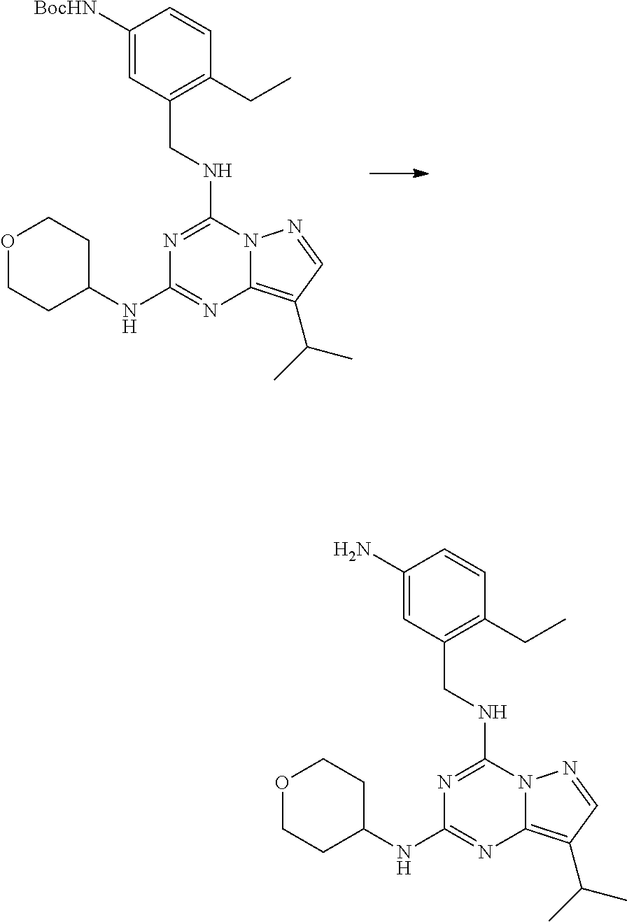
N1=C(NCC2=C(CC)C=CC([BocHN])=C2)N2C(=C(C(C)C)C=N2)N=C1NC1CCOCC1.N1=C(NCC2=C(CC)C=CC(N)=C2)N2C(=C(C(C)C)C=N2)N=C1NC1CCOCC1
